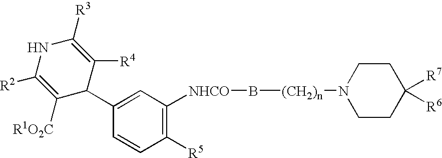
C1(C2C([R4])=C([R3])NC([R2])=C2[R1O2C])=CC([NHCO]B[(CH2)n]N2CCC([R7])([R6])CC2)=C([R5])C=C1
